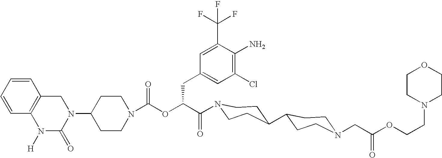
N1(C2CCN(C(OC(C(=O)N3CCC(C4CCN(CC(OCCN5CCOCC5)=O)CC4)CC3)CC3=CC(Cl)=C(N)C(C(F)(F)F)=C3)=O)CC2)CC2=C(N([H])C1=O)C=CC=C2
